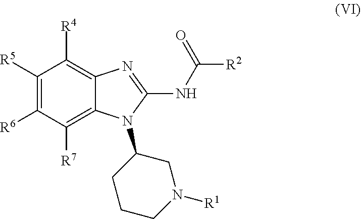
C1([R5])=C([R6])C([R7])=C2C(=C1[R4])N=C(NC(=O)[R2])N2C1CCCN([R1])C1
